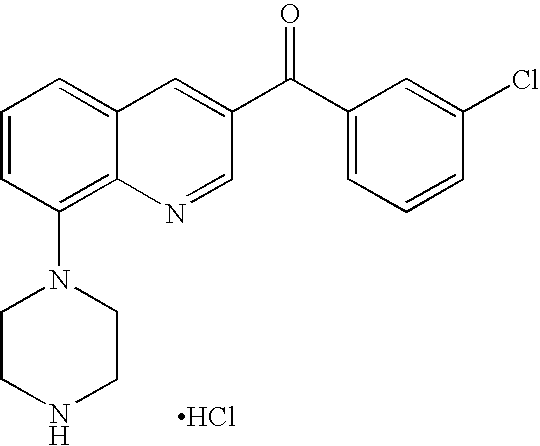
C1=CC(N2CCNCC2)=C2C(=C1)C=C(C(C1=CC=CC(Cl)=C1)=O)C=N2.Cl
